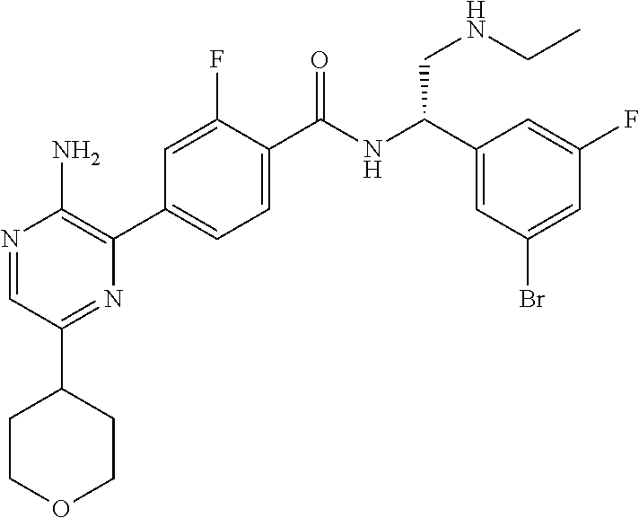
N1=CC(C2CCOCC2)=NC(C2=CC=C(C(NC(C3=CC(Br)=CC(F)=C3)CNCC)=O)C(F)=C2)=C1N
